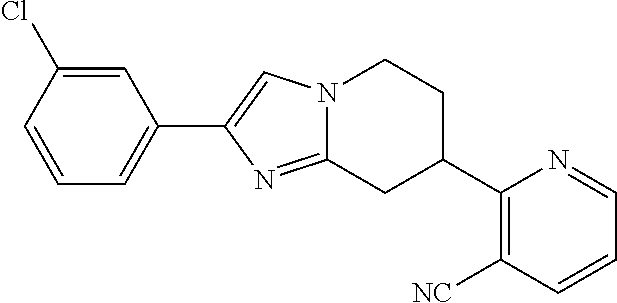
N12C(=NC(C3=CC=CC(Cl)=C3)=C1)CC(C1=C([NC])C=CC=N1)CC2
